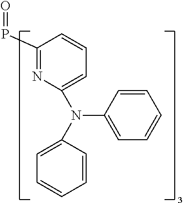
C1(P=O)=NC(N(C2=CC=CC=C2)C2=CC=CC=C2)=CC=C1
